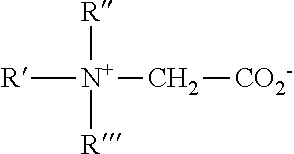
[R][N+](C[CO2-])([R])[R]
